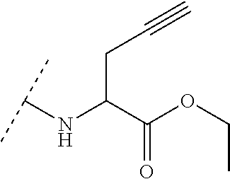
C(C(C(OCC)=O)NC(C)C)C#C
